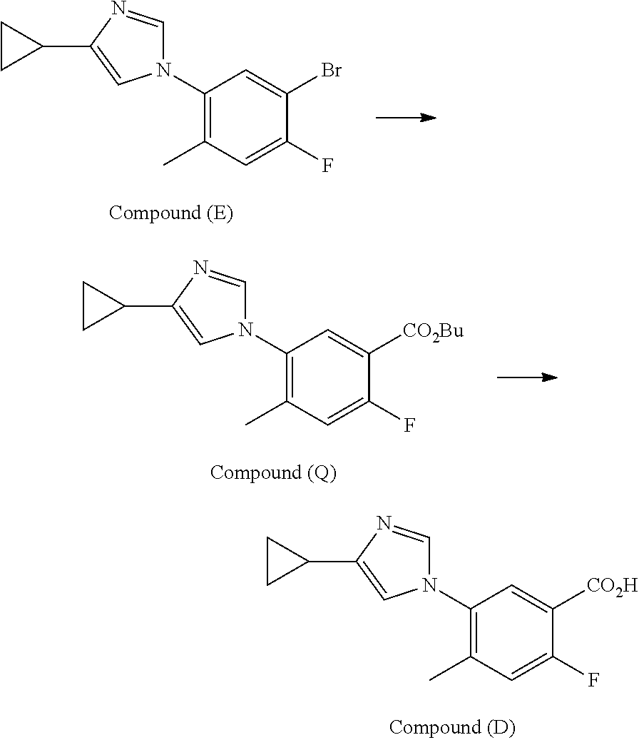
C1(N2C=NC(C3CC3)=C2)=C(C)C=C(F)C(Br)=C1.C1(N2C=NC(C3CC3)=C2)=C(C)C=C(F)C([CO2Bu])=C1.C1(N2C=NC(C3CC3)=C2)=C(C)C=C(F)C([CO2H])=C1
